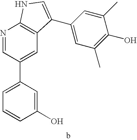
C1(O)=CC(C2=CC3=C(N=C2)NC=C3C2=CC(C)=C(O)C(C)=C2)=CC=C1
